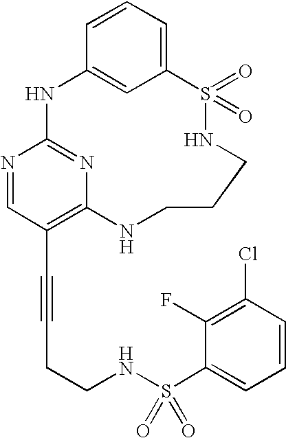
C1=CC=C2C=C1NC1=NC(=C(C#CCCNS(C3=CC=CC(Cl)=C3F)(=O)=O)C=N1)NCCCNS2(=O)=O
